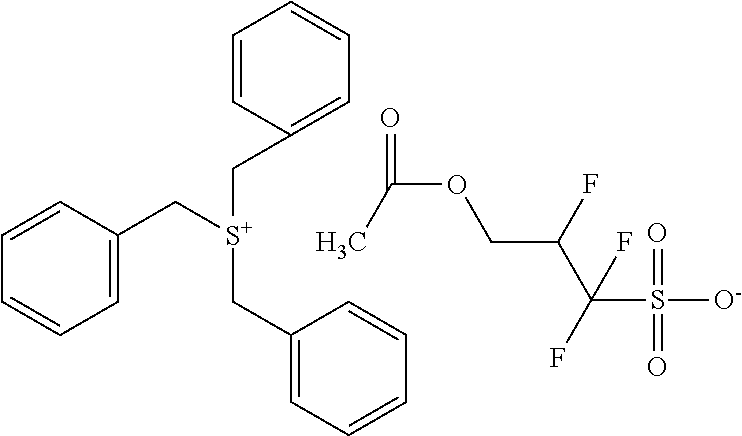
C1=CC(C[S+](CC2=CC=CC=C2)CC2=CC=CC=C2)=CC=C1.O(CC(C(S([O-])(=O)=O)(F)F)F)C(=O)C
